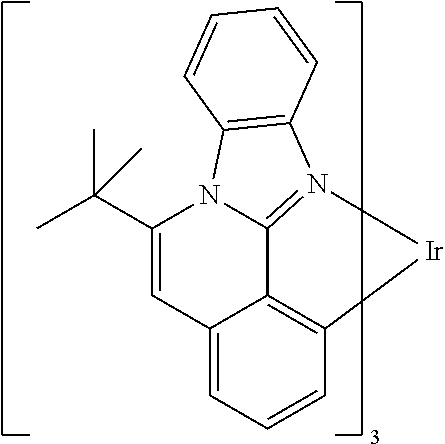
C1=C(C(C)(C)C)N2C3=N(C4=C2C=CC=C4)[Ir]C2=C3C1=CC=C2
